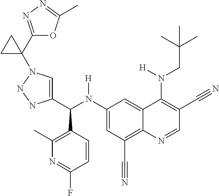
C1(N(C(C2=CN(C3(C4=NN=C(C)O4)CC3)NN2)C2=C(C)N=C(F)C=C2)[H])=CC(C#N)=C2C(=C1)C(N(CC(C)(C)C)[H])=C(C#N)C=N2
